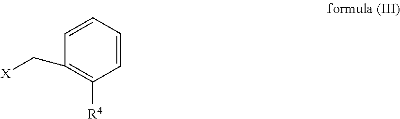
C1=CC=CC(C[X])=C1[R4]
